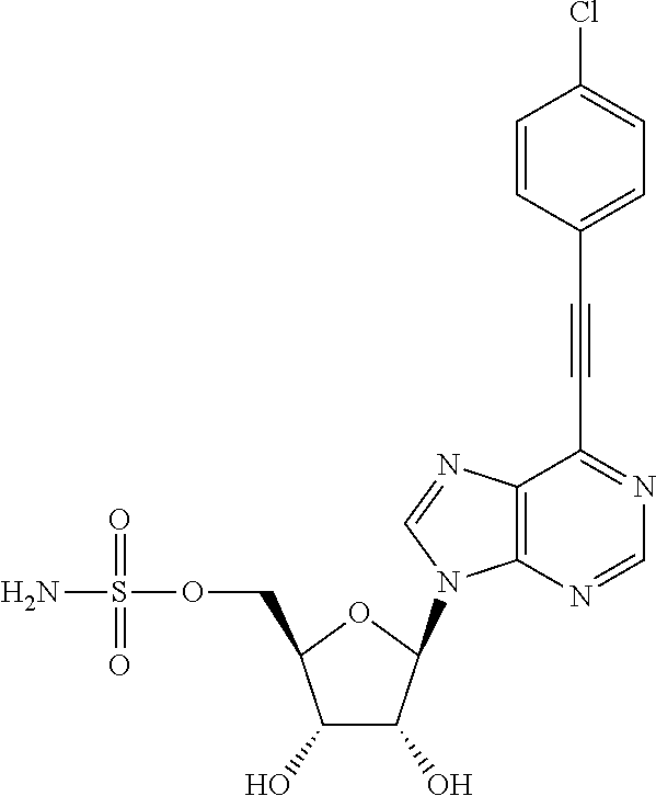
C1(O)C(O)C(N2C3=C(N=C2)C(C#CC2=CC=C(Cl)C=C2)=NC=N3)OC1COS(N)(=O)=O
